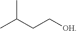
CC(CC[OH])C
